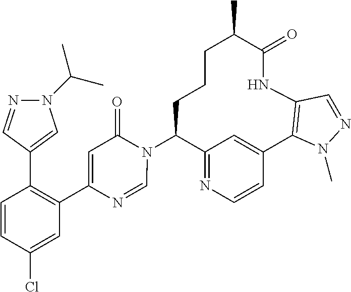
C12=NC=CC(=C1)C1=C(NC(=O)C(C)CCCC2N2C(=O)C=C(C3=C(C4=CN(C(C)C)N=C4)C=CC(Cl)=C3)N=C2)C=NN1C
